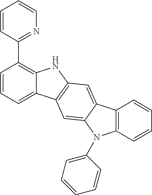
C1=CC=C2C(=C1C1=NC=CC=C1)NC1=C2C=C2C(=C1)C1=C(N2C2=CC=CC=C2)C=CC=C1
